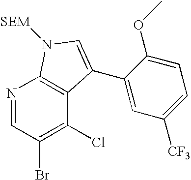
N1=CC(Br)=C(Cl)C2=C1N([SEM])C=C2C1=CC([CF3])=CC=C1OC
